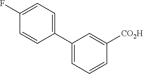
C1(C2=CC=C(F)C=C2)=CC=CC([CO2H])=C1
